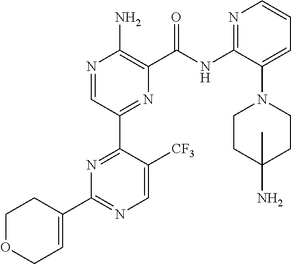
N1=CC(C2=NC(C3=CCOCC3)=NC=C2[CF3])=NC(C(NC2=NC=CC=C2N2CCC(N)(C)CC2)=O)=C1N
